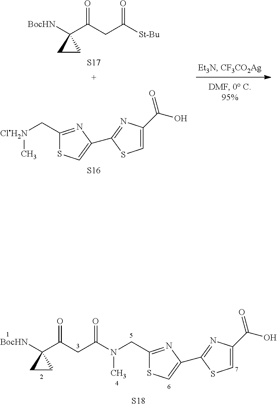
[S18].C1CC1([BocHN])C(CC(=O)N(CC1=NC(C2=NC(C(O)=O)=CS2)=CS1)C)=O.C1CC1([BocHN])C(CC([St-Bu])=O)=O.[S17].C1=C(C(O)=O)N=C(C2=CSC(C[ClH2N]C)=N2)S1.[S16]
